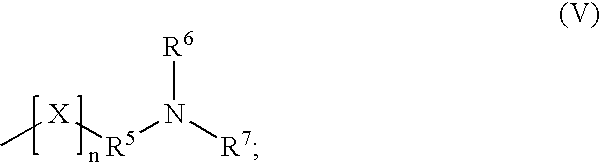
C[X][R5]N([R7])[R6]
